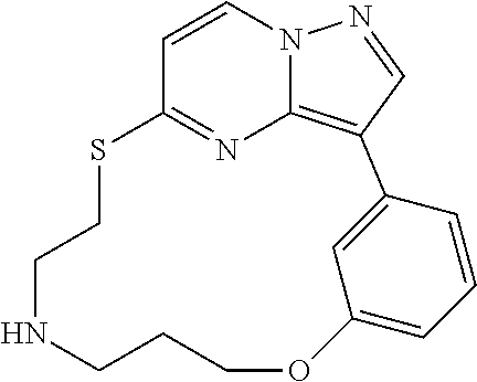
N1CCCOC2=CC=CC(=C2)C2=C3N=C(SCC1)C=CN3N=C2
